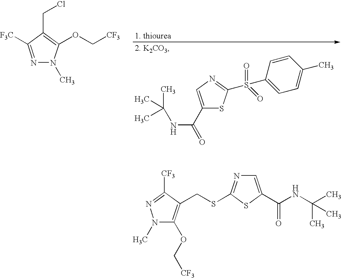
C1=CC(S(=O)(=O)C2=NC=C(C(NC(C)(C)C)=O)S2)=CC=C1C.N1=C([F3C])C(CCl)=C(OC[CF3])N1C.N1(C)C(OC[CF3])=C(CSC2=NC=C(C(NC(C)(C)C)=O)S2)C([CF3])=N1
